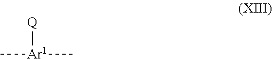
[Q][Ar1](C)C
